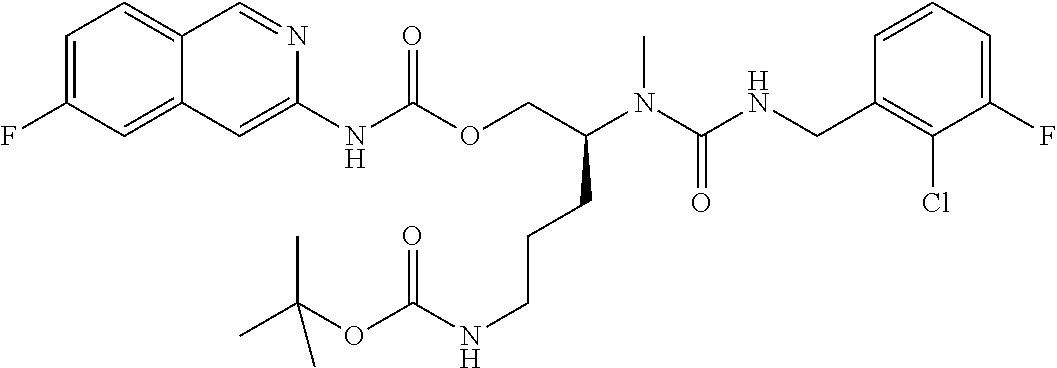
C1=CC(CNC(N(C(COC(NC2=CC3=CC(F)=CC=C3C=N2)=O)CCCNC(OC(C)(C)C)=O)C)=O)=C(Cl)C(F)=C1
